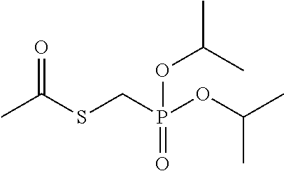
C(C)(SCP(OC(C)C)(=O)OC(C)C)=O
